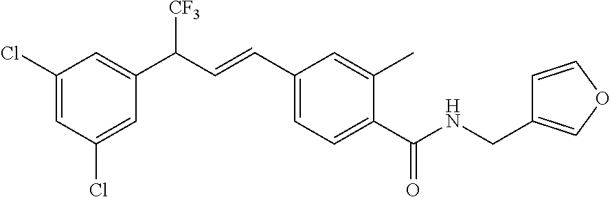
C1(Cl)=CC(Cl)=CC(C(C=CC2=CC=C(C(=O)NCC3=COC=C3)C(C)=C2)[CF3])=C1
